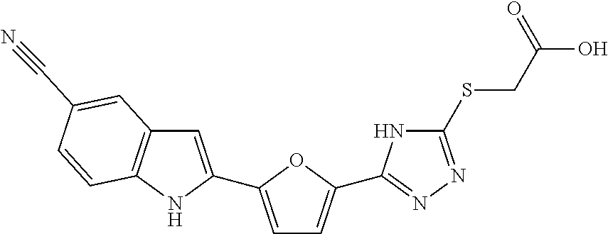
C1=C(C2=CC3=C(N2)C=CC(C#N)=C3)OC(C2=NN=C(SCC(O)=O)N2)=C1
